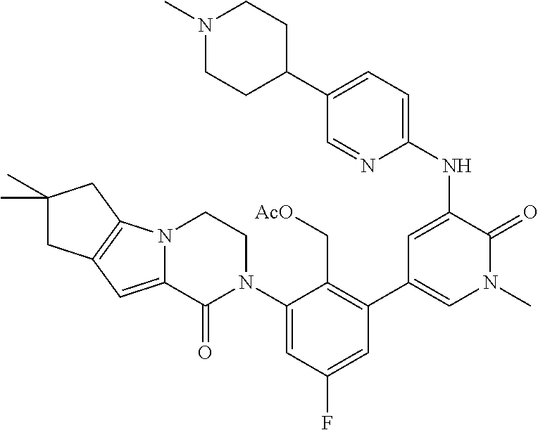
C1=C(NC2=CC=C(C3CCN(C)CC3)C=N2)C(=O)N(C)C=C1C1=C(C[AcO])C(N2CCN3C(=CC4=C3CC(C)(C)C4)C2=O)=CC(F)=C1
